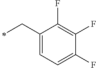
C1(CC)=CC=C(F)C(F)=C1F
